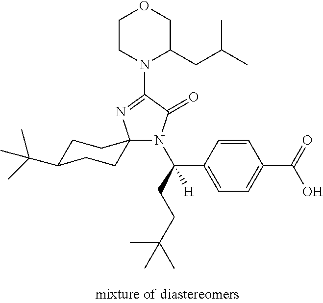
C1C(C(C)(C)C)CCC2(C1)N(C(CCC(C)(C)C)(C1=CC=C(C(=O)O)C=C1)[H])C(=O)C(N1C(CC(C)C)COCC1)=N2
